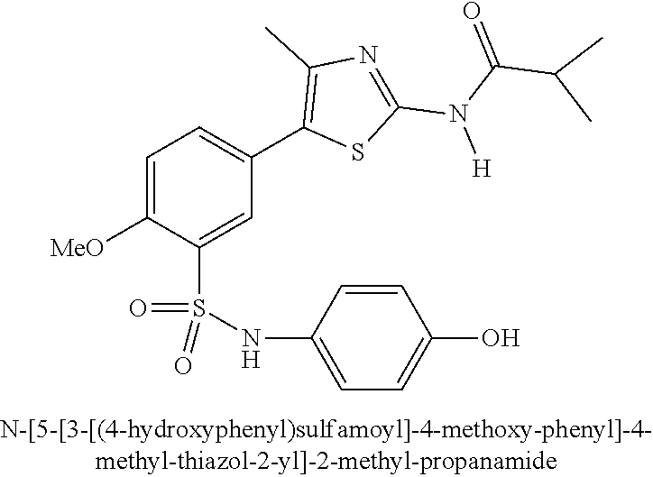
C1=C([OMe])C(S(NC2=CC=C(O)C=C2)(=O)=O)=CC(C2=C(C)N=C(N(C(=O)C(C)C)[H])S2)=C1
